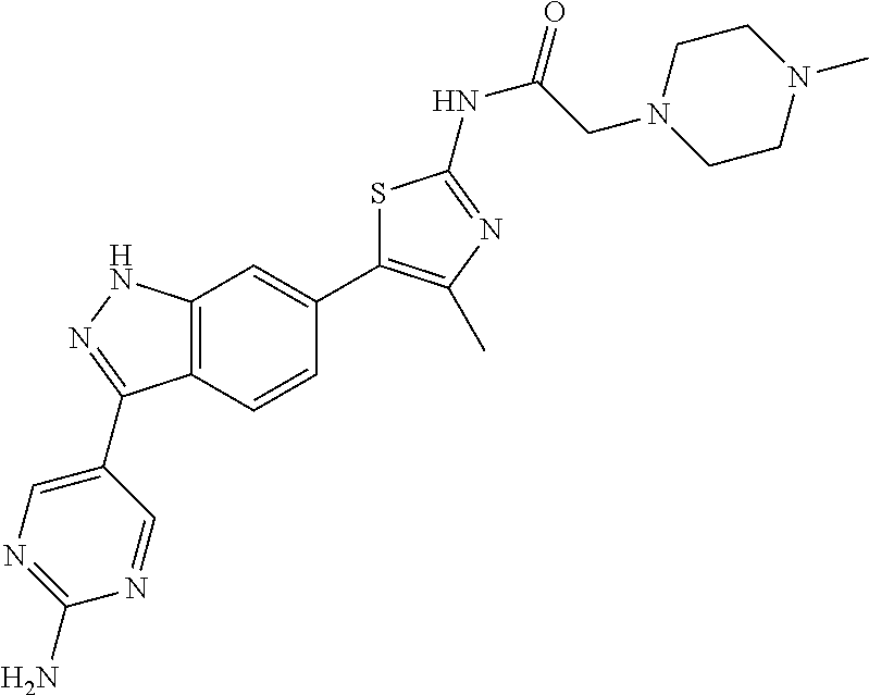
C(C(=O)NC1=NC(C)=C(C2=CC3=C(C=C2)C(C2=CN=C(N)N=C2)=NN3)S1)N1CCN(C)CC1
